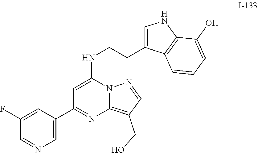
C1=C(C2=NC3=C(CO)C=NN3C(NCCC3=CNC4=C3C=CC=C4O)=C2)C=C(F)C=N1
